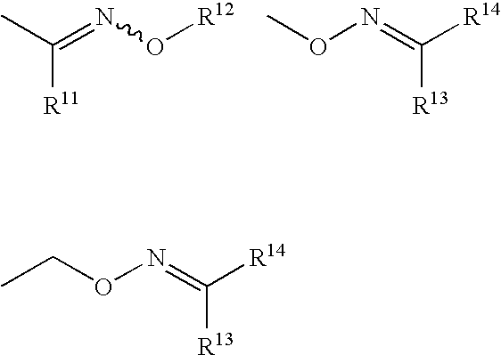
CC(=NO[R12])[R11].CON=C([R14])[R13].CCON=C([R14])[R13]
